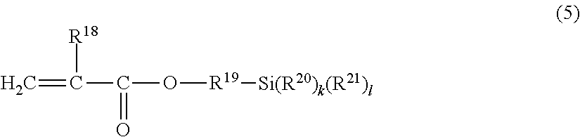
C=C([R18])C(=O)O[R19][Si(R20)k(R21)l]
